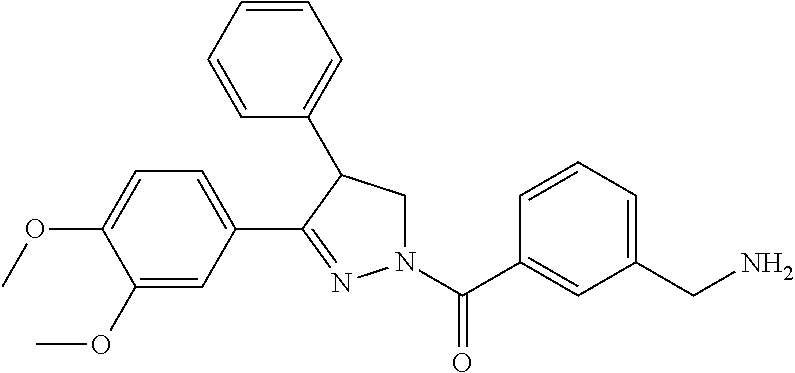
C1=C(C2=NN(C(C3=CC(CN)=CC=C3)=O)CC2C2=CC=CC=C2)C=C(OC)C(OC)=C1
